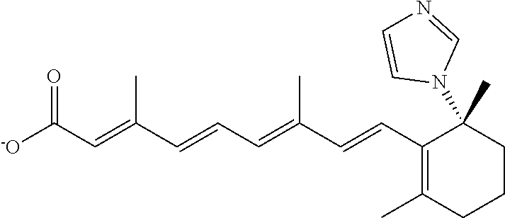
[-O]C(C=C(C=CC=C(C=CC1=C(C)CCCC1(N1C=NC=C1)C)C)C)=O
